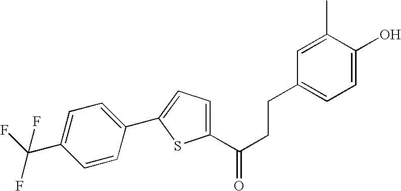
C1(C2=CC=C(C(CCC3=CC=C(O)C(C)=C3)=O)S2)=CC=C(C(F)(F)F)C=C1
